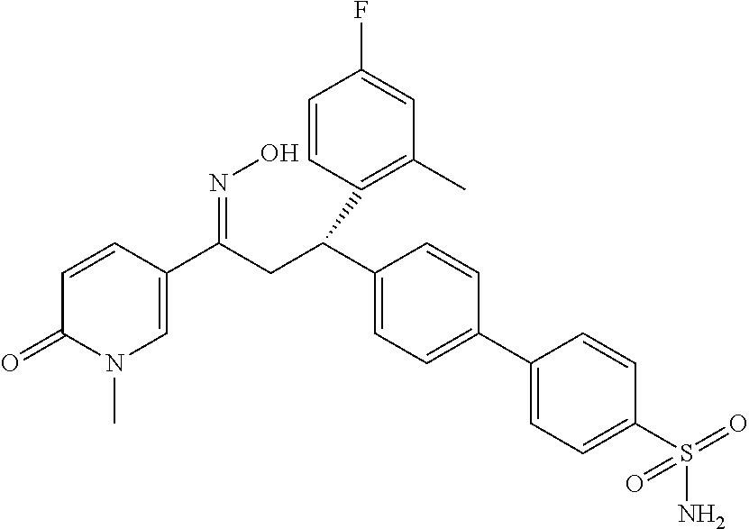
C1=CC(C(C2=CC=C(C3=CC=C(S(=O)(N)=O)C=C3)C=C2)CC(C2=CN(C)C(=O)C=C2)=NO)=C(C)C=C1F
